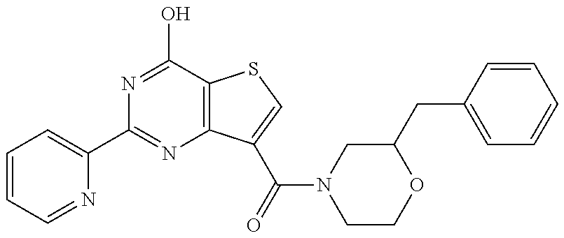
C1=CC=NC(C2=NC3=C(C(O)=N2)SC=C3C(=O)N2CCOC(CC3=CC=CC=C3)C2)=C1
